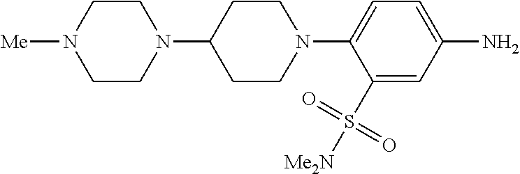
C1(S([Me2N])(=O)=O)=CC(N)=CC=C1N1CCC(N2CCN([Me])CC2)CC1
